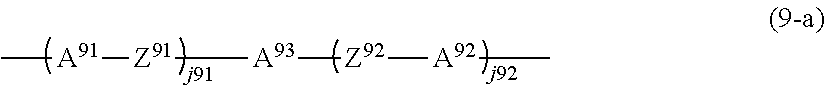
C[A91][Z91][A93][Z92][A92]C
